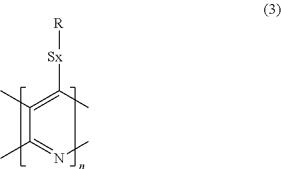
CN=C(C(=C(C)[Sx][R])C)C
